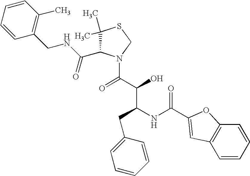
C1(C)(C)C(C(NCC2=C(C)C=CC=C2)=O)N(C(=O)C(C(NC(=O)C2=CC3=C(C=CC=C3)O2)CC2=CC=CC=C2)O)CS1
